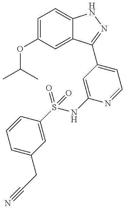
C1(OC(C)C)=CC=C2C(=C1)C(C1=CC=NC(NS(C3=CC(CC#N)=CC=C3)(=O)=O)=C1)=NN2
